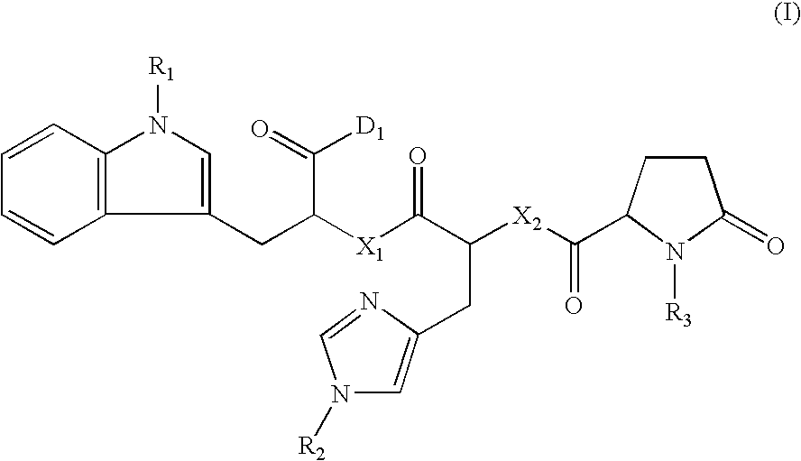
C1=CC2=C(C=C1)C(CC([X1]C(C([X2]C(=O)C1N([R3])C(=O)CC1)CC1=CN([R2])C=N1)=O)C(=O)[D1])=CN2[R1]
